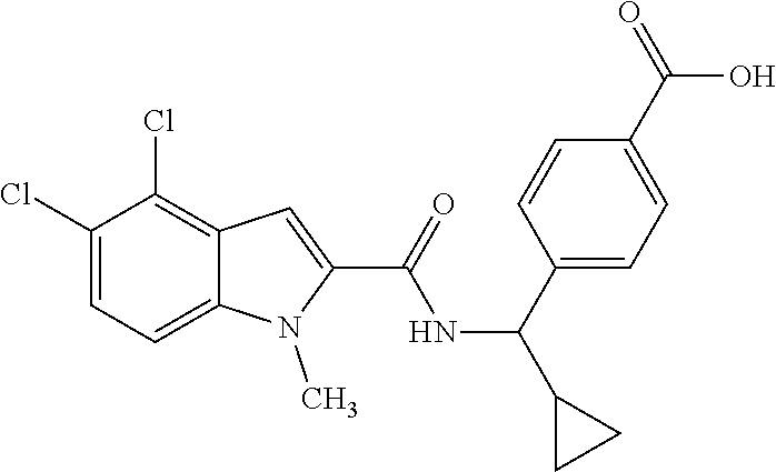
C1(Cl)=CC=C2C(=C1Cl)C=C(C(NC(C1=CC=C(C(O)=O)C=C1)C1CC1)=O)N2C
